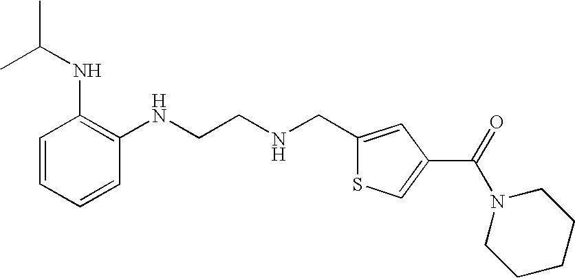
N(C1=C(NCCNCC2=CC(C(=O)N3CCCCC3)=CS2)C=CC=C1)C(C)C
